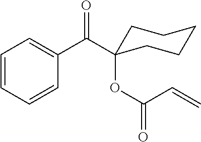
C1=CC=CC(C(=O)C2(OC(=O)C=C)CCCCC2)=C1
